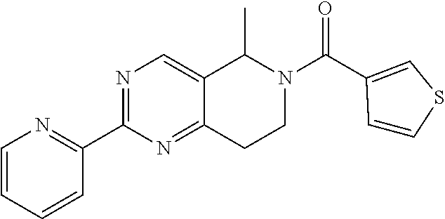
C1=CC=CC(C2=NC=C3C(=N2)CCN(C(C2=CSC=C2)=O)C3C)=N1
